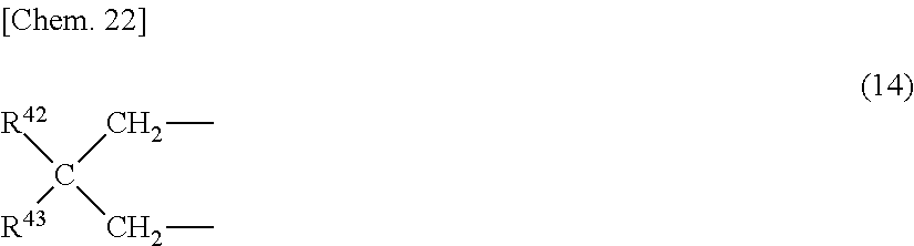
[R42]C(CC)(CC)[R43]
